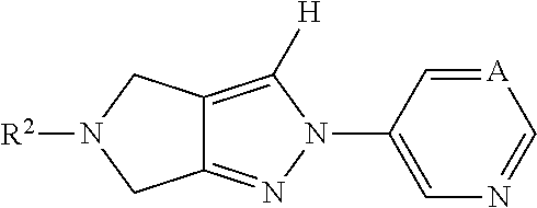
C12=NN(C3=CN=C[A]=C3)C([H])=C1CN([R2])C2
